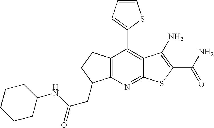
C12=C(C(C3=CC=CS3)=C3C(=N1)SC(C(N)=O)=C3N)CCC2CC(NC1CCCCC1)=O
